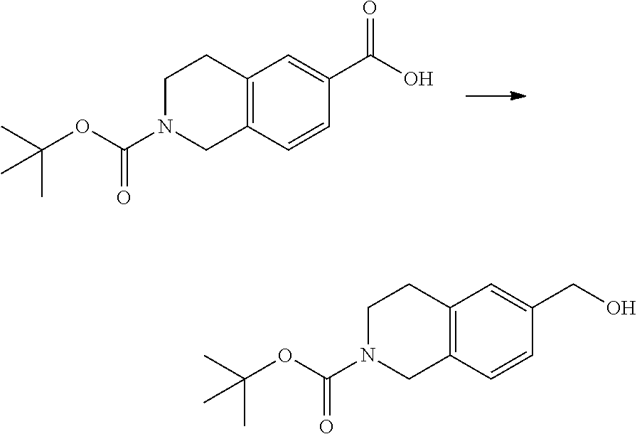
C12=C(C=CC(C(O)=O)=C1)CN(C(OC(C)(C)C)=O)CC2.C12=C(C=CC(CO)=C1)CN(C(OC(C)(C)C)=O)CC2
